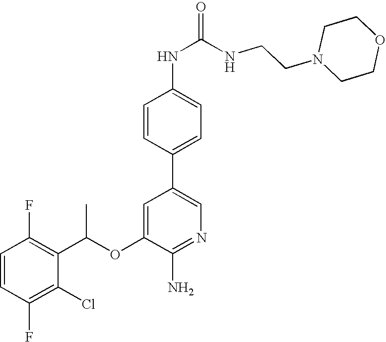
C1=CC(F)=C(C(OC2=CC(C3=CC=C(NC(=O)NCCN4CCOCC4)C=C3)=CN=C2N)C)C(Cl)=C1F
